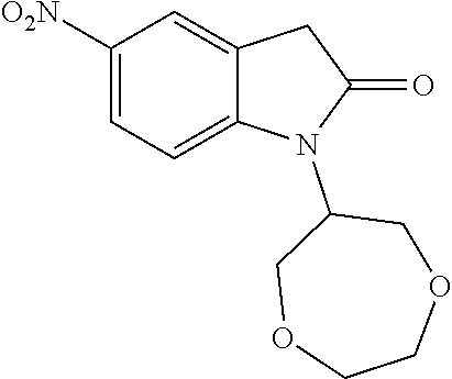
C1([O2N])=CC=C2C(=C1)CC(=O)N2C1COCCOC1
